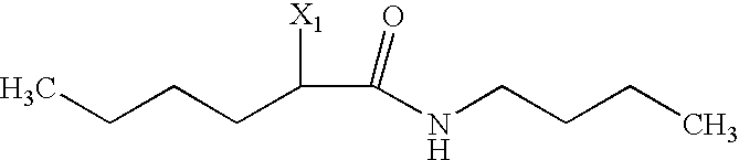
CCCCC(C(=O)NCCCC)[X1]
